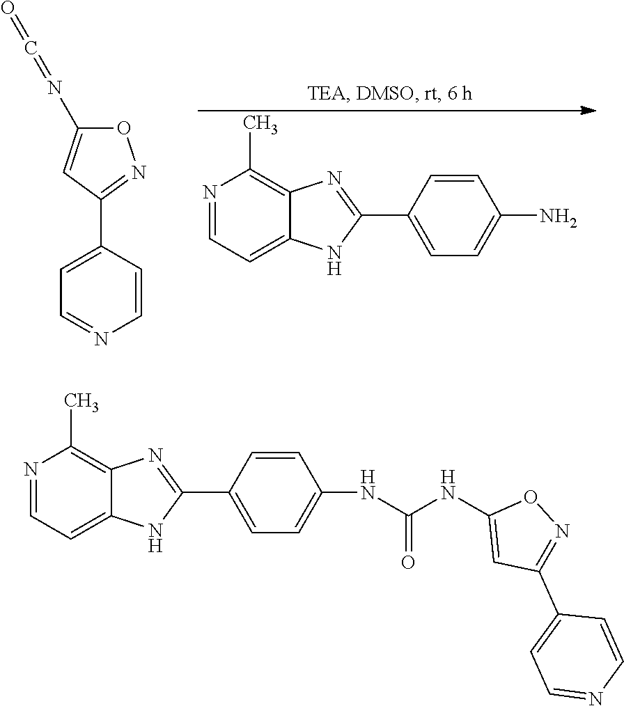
N1=CC=C2C(=C1C)N=C(C1=CC=C(N)C=C1)N2.C1=CC(C2=NOC(N=C=O)=C2)=CC=N1.N1=CC=C2C(=C1C)N=C(C1=CC=C(NC(NC3=CC(C4=CC=NC=C4)=NO3)=O)C=C1)N2
